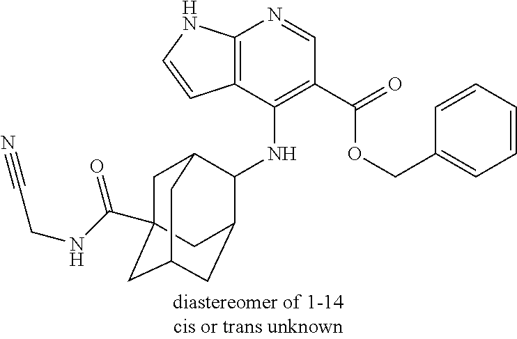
C12=C(C(NC3C4CC5CC(C(=O)NCC#N)(CC3C5)C4)=C(C(=O)OCC3=CC=CC=C3)C=N1)C=CN2
